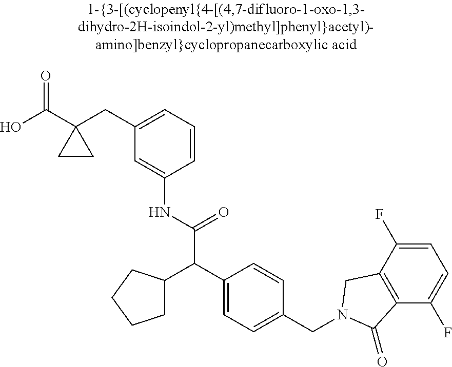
OC(C1(CC2=CC=CC(NC(=O)C(C3CCCC3)C3=CC=C(CN4CC5=C(C(F)=CC=C5F)C4=O)C=C3)=C2)CC1)=O
